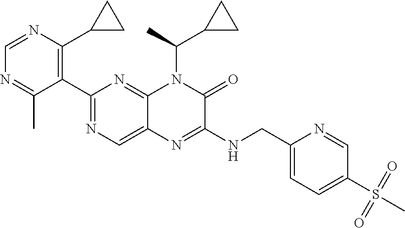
C1=NC(C2CC2)=C(C2=NC=C3C(=N2)N(C(C)C2CC2)C(=O)C(NCC2=CC=C(S(C)(=O)=O)C=N2)=N3)C(C)=N1
